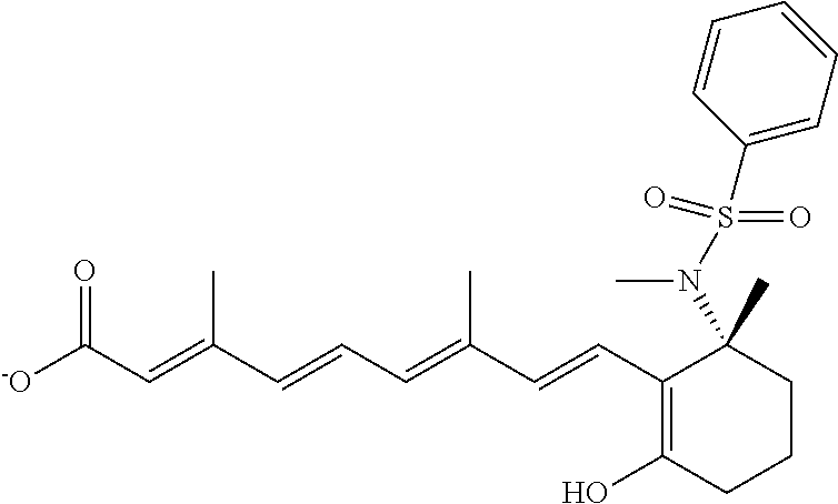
C(C=C(C=CC=C(C=CC1=C(O)CCCC1(N(C)S(=O)(=O)C1=CC=CC=C1)C)C)C)([-O])=O
